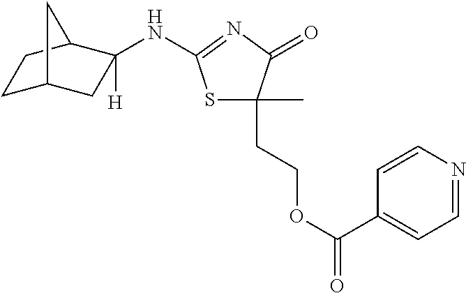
C1C2CC([H])(NC3=NC(=O)C(C)(CCOC(=O)C4=CC=NC=C4)S3)C(C1)C2
